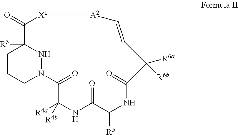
C1CCN2NC1([R3])C(=O)[X1][A2]C=CC([R6a])([R6b])C(=O)NC([R5])C(=O)NC([R4b])([R4a])C2=O
